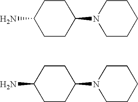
C1CC(N2CCCCC2)CCC1N.C1CC(N2CCCCC2)CCC1N
